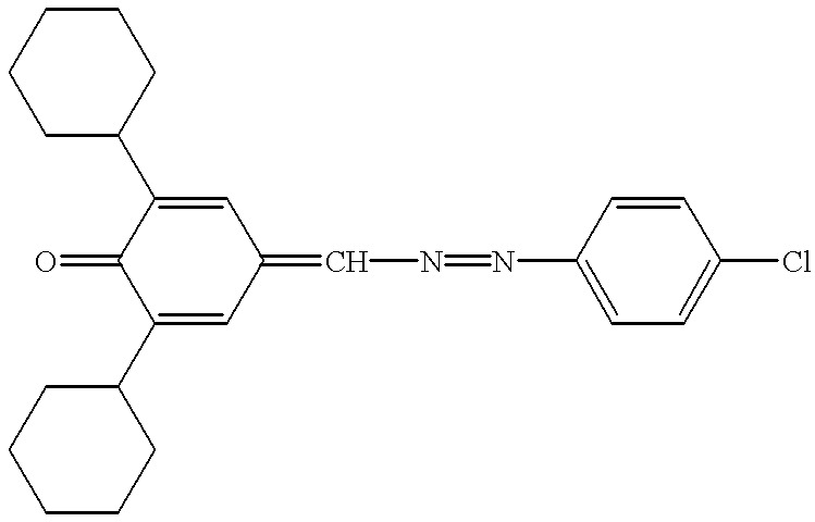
C1(C2CCCCC2)=CC(=CN=NC2=CC=C(Cl)C=C2)C=C(C2CCCCC2)C1=O
